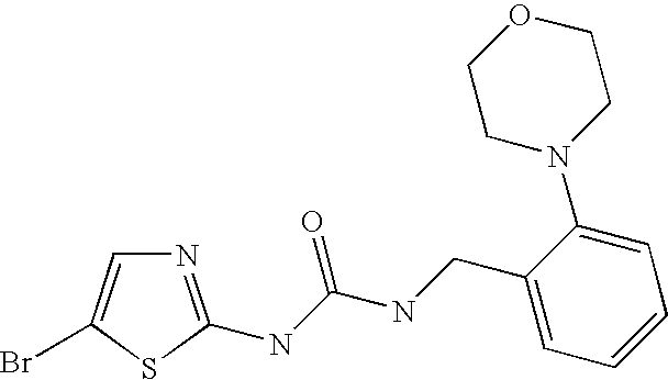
N1=C(NC(NCC2=CC=CC=C2N2CCOCC2)=O)SC(Br)=C1
